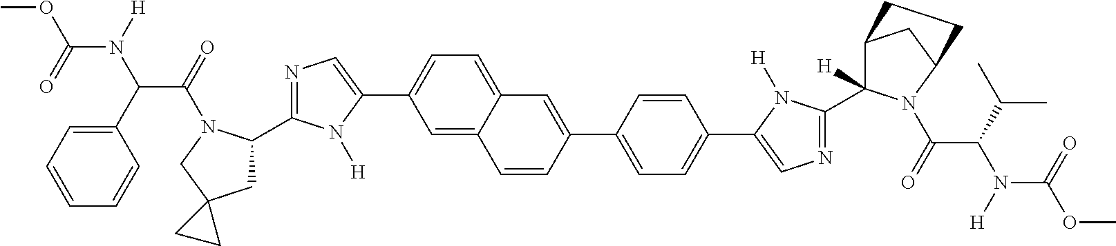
C1(C2CC3(CN2C(=O)C(C2=CC=CC=C2)N([H])C(=O)OC)CC3)=NC=C(C2=CC=C3C(=C2)C=CC(C2=CC=C(C4=CN=C(C5([H])C6CC(N5C(=O)C(C(C)C)N([H])C(=O)OC)CC6)N4[H])C=C2)=C3)N1[H]
